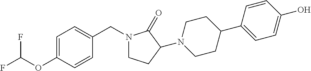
N1(CC2=CC=C(OC(F)F)C=C2)CCC(N2CCC(C3=CC=C(O)C=C3)CC2)C1=O
